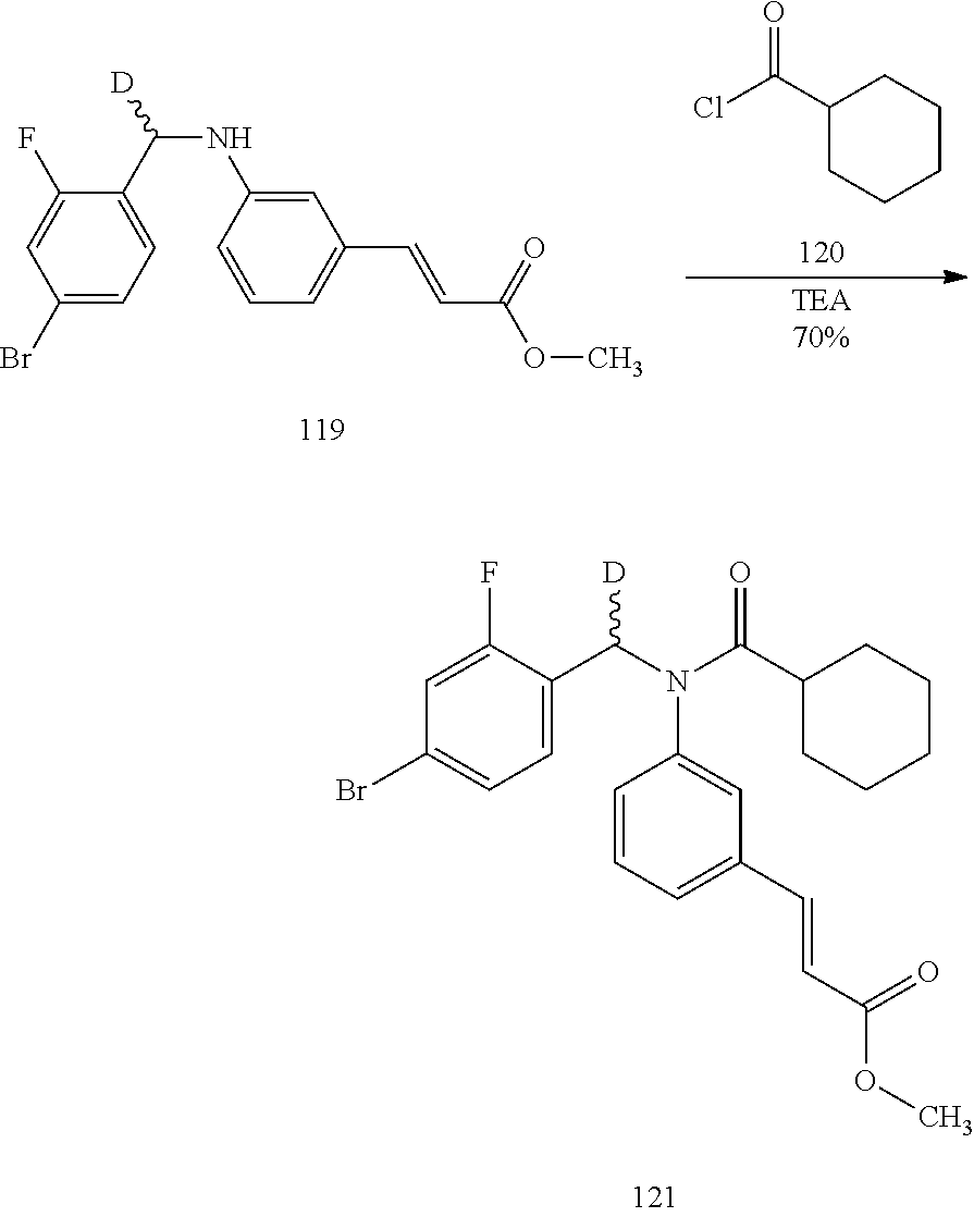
C1(C(Cl)=O)CCCCC1.C1(F)=CC(Br)=CC=C1C(NC1=CC(C=CC(OC)=O)=CC=C1)[D].C1(F)=CC(Br)=CC=C1C(N(C(C1CCCCC1)=O)C1=CC(C=CC(=O)OC)=CC=C1)[D]
